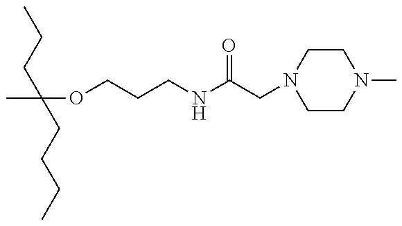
CC(OCCCNC(CN1CCN(C)CC1)=O)(CCC)CCCC
